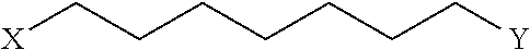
[X]CCCCCCC[Y]
